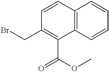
BrCC1=C(C(OC)=O)C2=C(C=C1)C=CC=C2
